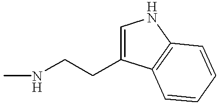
CNCCC1=CNC2=C1C=CC=C2
